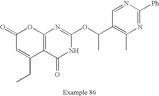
C1(=O)C=C(CC)C2=C(O1)N=C(OC(C1=C(C)N=C([Ph])N=C1)C)NC2=O
